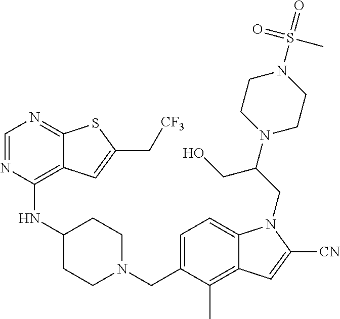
C1=NC(NC2CCN(CC3=CC=C4C(=C3C)C=C([CN])N4CC(N3CCN(S(=O)(C)=O)CC3)CO)CC2)=C2C(=N1)SC(C[CF3])=C2
